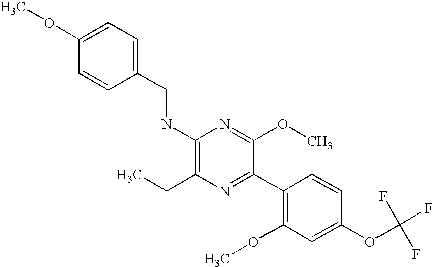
C1(NCC2=CC=C(OC)C=C2)=C(CC)N=C(C2=C(OC)C=C(OC(F)(F)F)C=C2)C(OC)=N1
